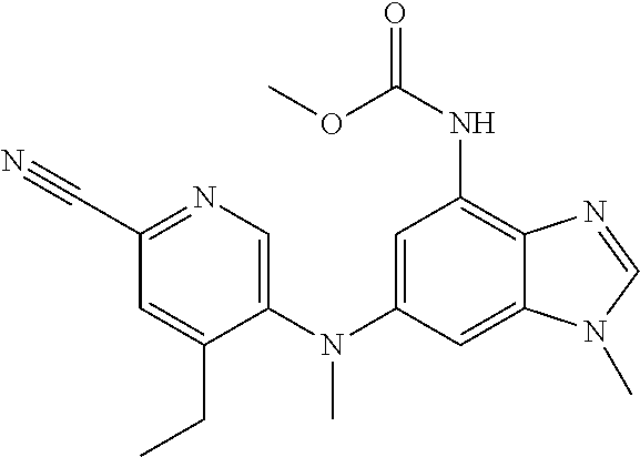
C1=C(N(C2=CC(NC(=O)OC)=C3C(=C2)N(C)C=N3)C)C(CC)=CC(C#N)=N1
